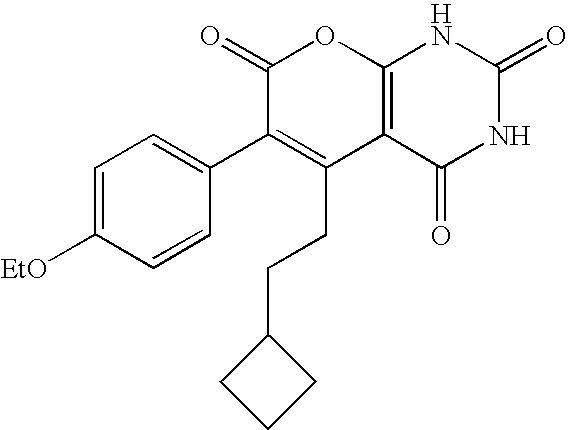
C12=C(C(=O)NC(=O)N1)C(CCC1CCC1)=C(C1=CC=C([EtO])C=C1)C(=O)O2
